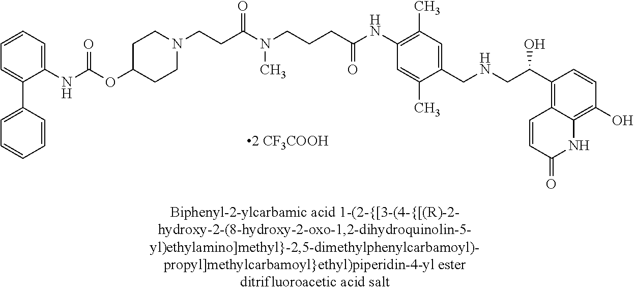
CN(CCCC(NC1=C(C)C=C(CNCC(C2=C3C(=C(O)C=C2)NC(=O)C=C3)O)C(C)=C1)=O)C(CCN1CCC(OC(NC2=CC=CC=C2C2=CC=CC=C2)=O)CC1)=O
